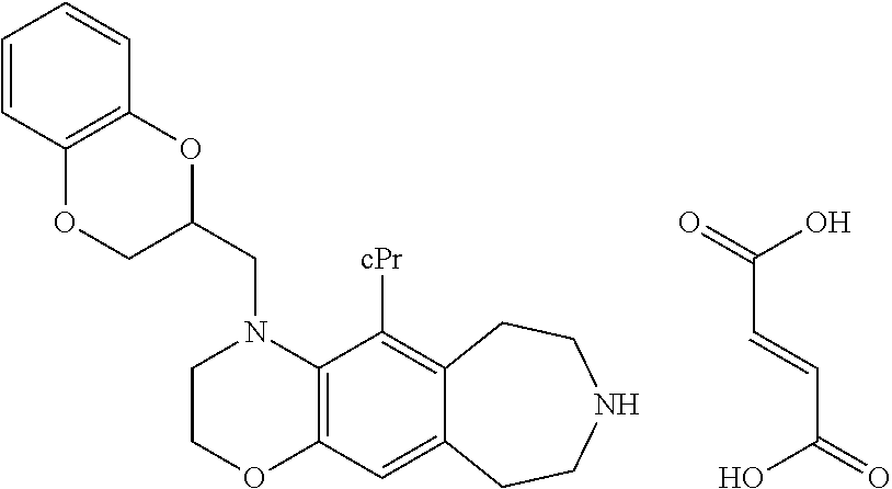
C1COC2=C(N1CC1OC3=C(OC1)C=CC=C3)C([cPr])=C1C(=C2)CCNCC1.OC(=O)C=CC(O)=O
